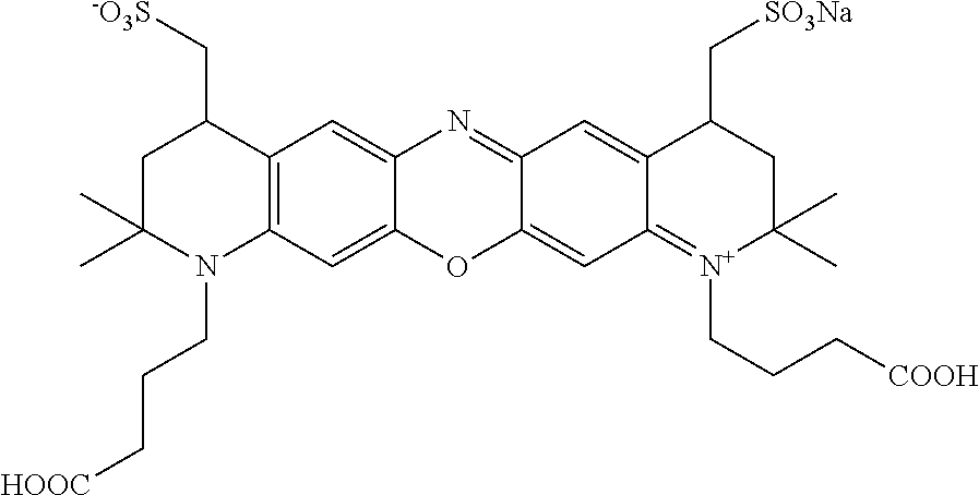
C12=C(C=C3C(=C1)N=C1C(=CC4=[N+](CCC[COOH])C(C)(C)CC(C[SO3Na])C4=C1)O3)N(CCC[HOOC])C(C)(C)CC2C[-O3S]
